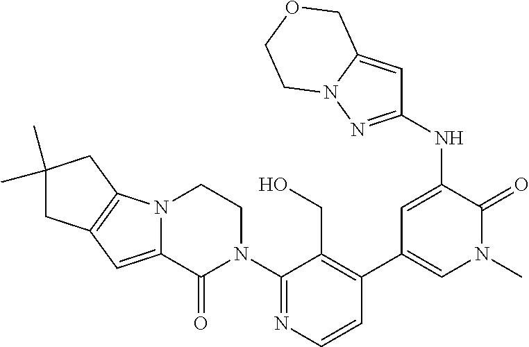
C1(N2CCN3C(=CC4=C3CC(C)(C)C4)C2=O)=NC=CC(C2=CN(C)C(=O)C(NC3=NN4C(=C3)COCC4)=C2)=C1CO
